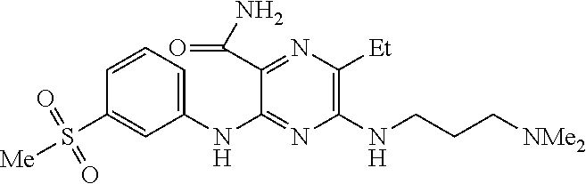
C1(NC2=NC(NCCC[NMe2])=C([Et])N=C2C(N)=O)=CC=CC(S([Me])(=O)=O)=C1
